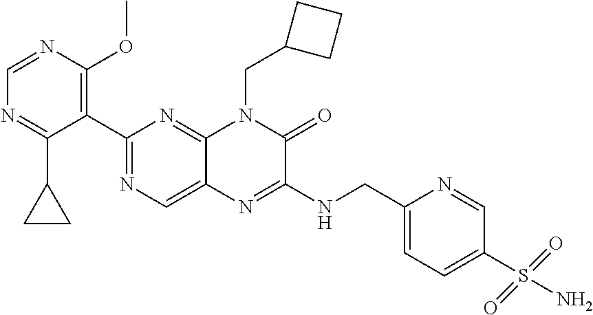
C1(C2=NC=C3C(=N2)N(CC2CCC2)C(=O)C(NCC2=CC=C(S(N)(=O)=O)C=N2)=N3)=C(OC)N=CN=C1C1CC1
